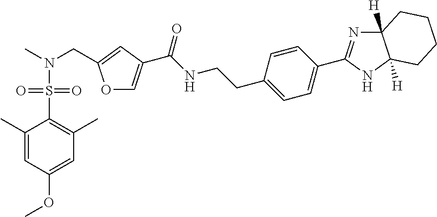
O1C=C(C(NCCC2=CC=C(C3=NC4([H])C([H])(N3)CCCC4)C=C2)=O)C=C1CN(C)S(C1=C(C)C=C(OC)C=C1C)(=O)=O
